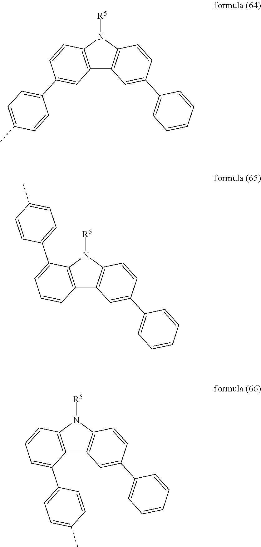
C12=C(N([R5])C3=C1C=C(C1=CC=CC=C1)C=C3)C=CC(C1=CC=C(C)C=C1)=C2.C12=C(N([R5])C3=C1C=C(C1=CC=CC=C1)C=C3)C(C1=CC=C(C)C=C1)=CC=C2.C12=C(N([R5])C3=C1C=C(C1=CC=CC=C1)C=C3)C=CC=C2C1=CC=C(C)C=C1
